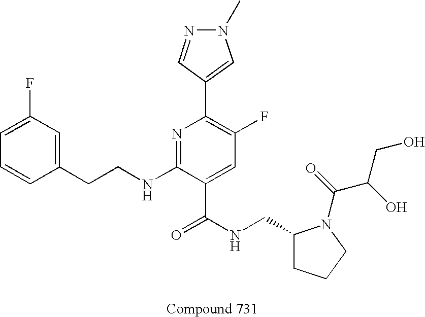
C1=CC(CCNC2=NC(C3=CN(C)N=C3)=C(F)C=C2C(NCC2CCCN2C(C(CO)O)=O)=O)=CC(F)=C1
